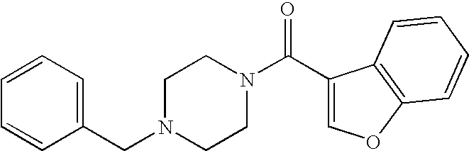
C(N1CCN(C(C2=COC3=C2C=CC=C3)=O)CC1)C1=CC=CC=C1
